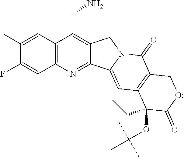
C12=C(C=C(C)C(F)=C1)C(CN)=C1C(=N2)C2=CC3=C(C(=O)N2C1)COC(=O)C3(OC(C)(C)C)CC
